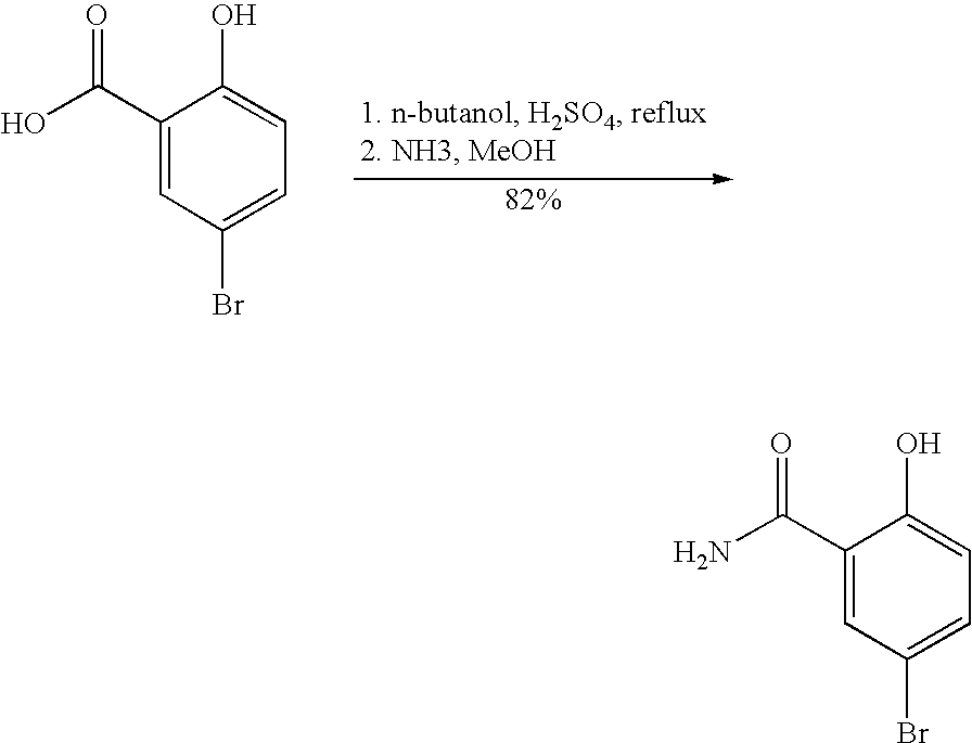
C1(C(O)=O)=CC(Br)=CC=C1O.C1(C(N)=O)=CC(Br)=CC=C1O
